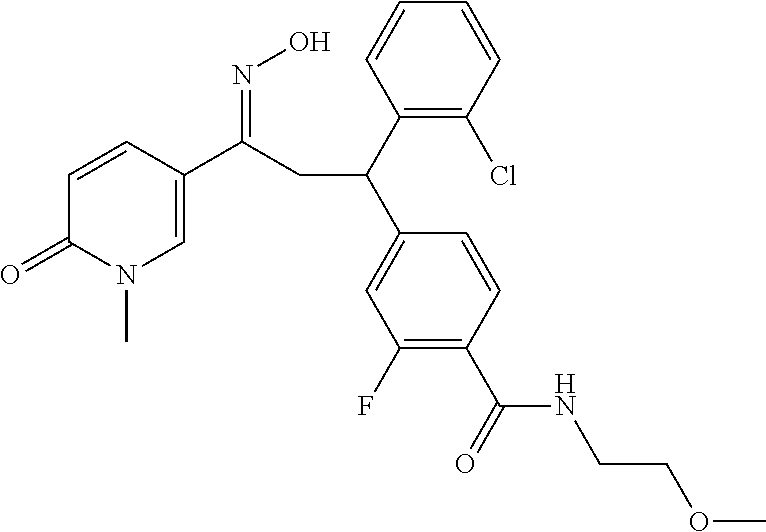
C1(C(C2=CC(F)=C(C(=O)NCCOC)C=C2)CC(=NO)C2=CN(C)C(=O)C=C2)=C(Cl)C=CC=C1
